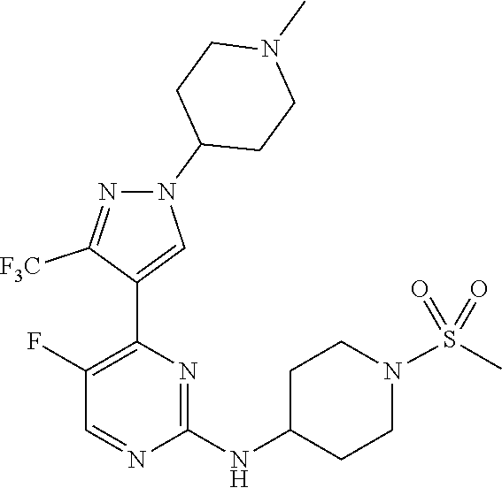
N1=CC(F)=C(C2=CN(C3CCN(C)CC3)N=C2[F3C])N=C1NC1CCN(S(=O)(=O)C)CC1
